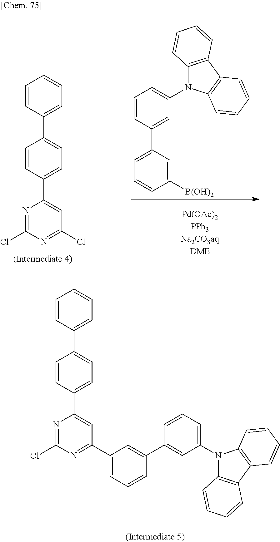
N1=C(Cl)N=C(Cl)C=C1C1=CC=C(C2=CC=CC=C2)C=C1.C1=CC(C2=CC=CC([B(OH)2])=C2)=CC(N2C3=C(C4=C2C=CC=C4)C=CC=C3)=C1.N1=C(Cl)N=C(C2=CC=CC(C3=CC(N4C5=C(C6=C4C=CC=C6)C=CC=C5)=CC=C3)=C2)C=C1C1=CC=C(C2=CC=CC=C2)C=C1
